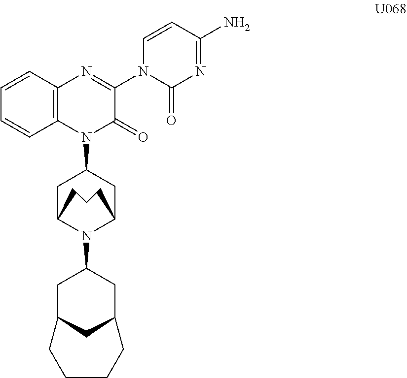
C12=C(N=C(N3C(=O)N=C(N)C=C3)C(=O)N1C1CC3N(C4CC5CC(C4)CCCC5)C(C1)CCC3)C=CC=C2
